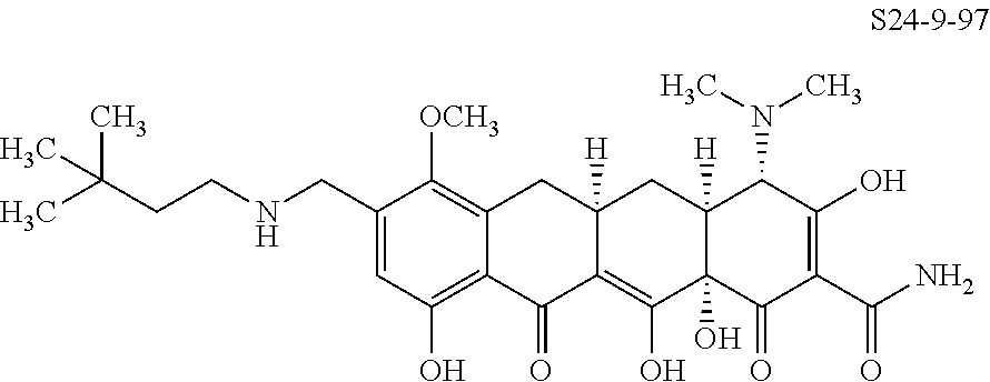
C1(CNCCC(C)(C)C)=CC(O)=C2C(=C1[OCH3])CC1([H])C(=C(O)C3(O)C([H])(C1)C(N(C)C)C(O)=C(C(N)=O)C3=O)C2=O
